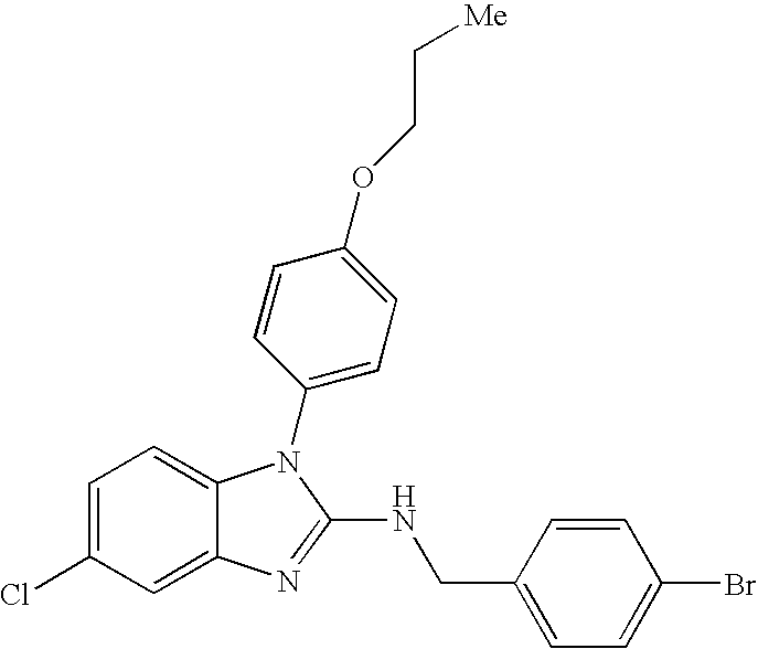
C1=C(Cl)C=C2C(=C1)N(C1=CC=C(OCC[Me])C=C1)C(NCC1=CC=C(Br)C=C1)=N2
